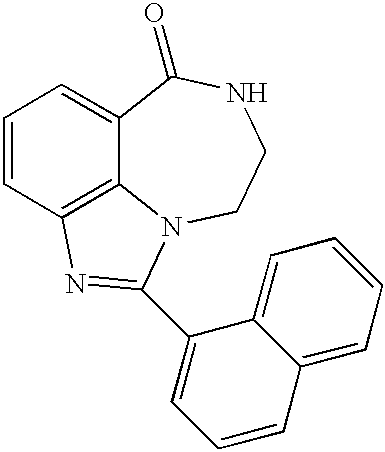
C1=CC2=C3C(=C1)C(=O)NCCN3C(C1=CC=CC3=CC=CC=C31)=N2
